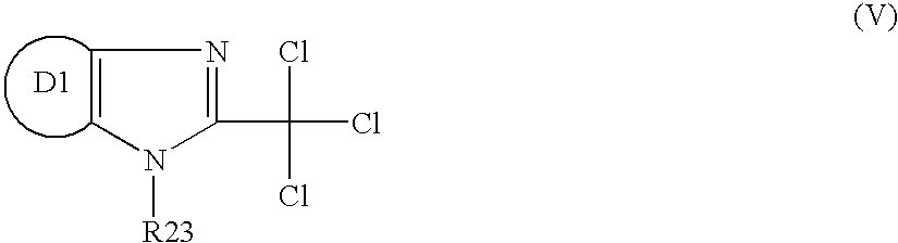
C1=CN([R23])C(C(Cl)(Cl)Cl)=N1.[D1]
